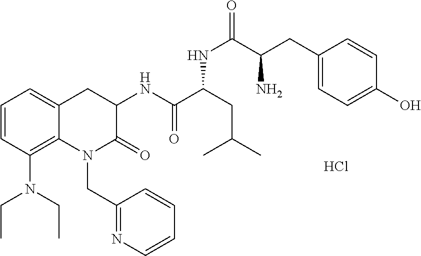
C1=CC(N(CC)CC)=C2C(=C1)CC(NC(C(CC(C)C)NC(C(N)CC1=CC=C(O)C=C1)=O)=O)C(=O)N2CC1=NC=CC=C1.Cl
